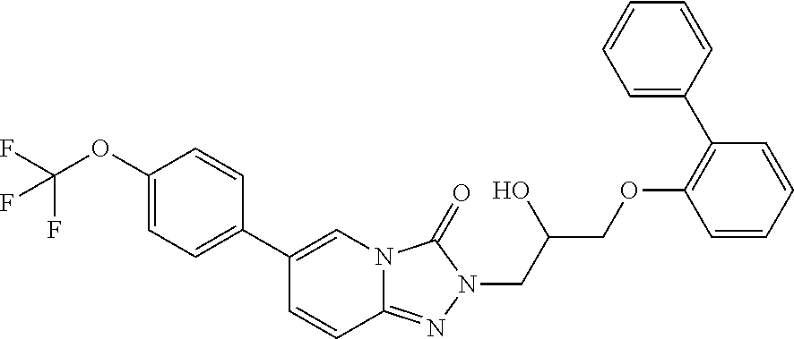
FC(F)(OC1=CC=C(C2=CN3C(=NN(CC(COC4=C(C5=CC=CC=C5)C=CC=C4)O)C3=O)C=C2)C=C1)F
